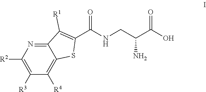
C12=NC([R2])=C([R3])C([R4])=C1SC(C(NCC(C(O)=O)N)=O)=C2[R1]
